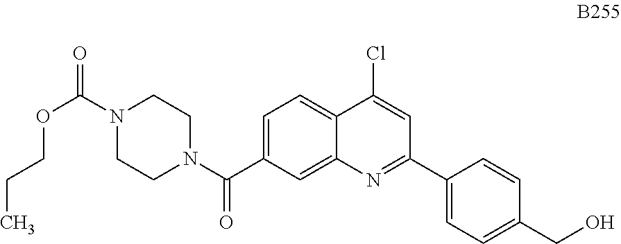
C1=C(C(N2CCN(C(=O)OCCC)CC2)=O)C=C2C(=C1)C(Cl)=CC(C1=CC=C(CO)C=C1)=N2
